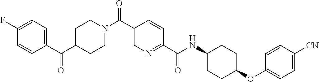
C1CN(C(C2=CN=C(C(=O)NC3CCC(OC4=CC=C([CN])C=C4)CC3)C=C2)=O)CCC1C(C1=CC=C(F)C=C1)=O
